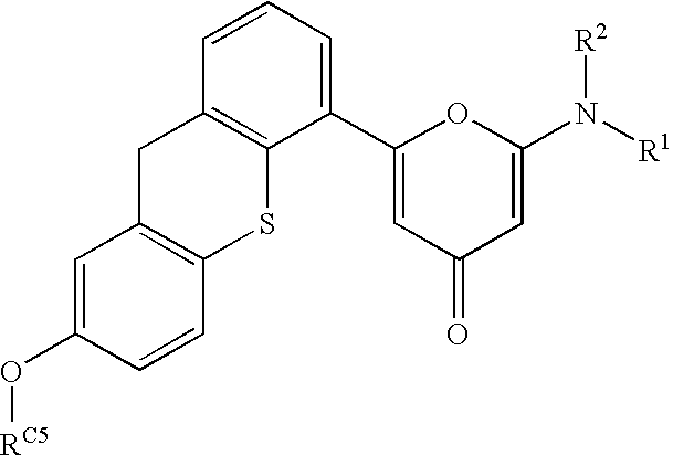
O(C1=CC2=C(C=C1)SC1=C(C2)C=CC=C1C1=CC(=O)C=C(N([R2])[R1])O1)[RC5]
